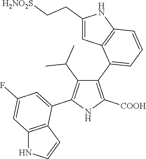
C1(C2=CC=CC3=C2C=C(CC[H2NO2S])N3)=C([COOH])NC(C2=CC(F)=CC3=C2C=CN3)=C1C(C)C
